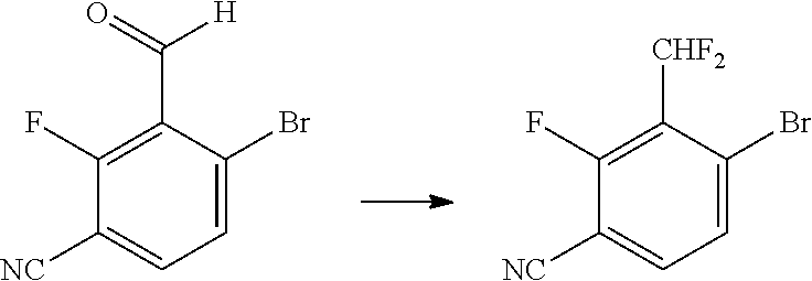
C1=C(Br)C([CHF2])=C(F)C([NC])=C1.C1=C(Br)C(C(=O)[H])=C(F)C([NC])=C1
